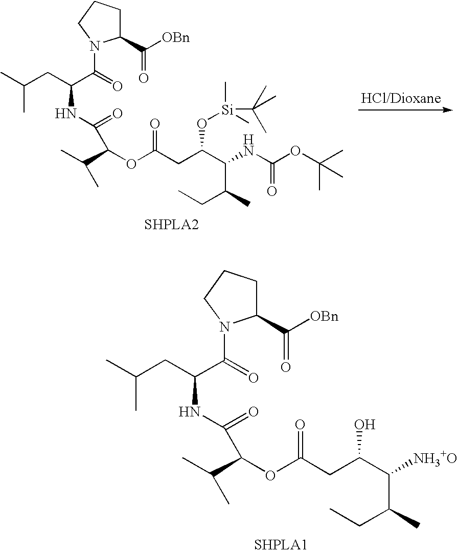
[HCl/Dioxane].C(CC(C(=O)N1C(C([OBn])=O)CCC1)NC(C(OC(CC(C(NC(OC(C)(C)C)=O)C(C)CC)O[Si](C(C)(C)C)(C)C)=O)C(C)C)=O)(C)C.C(CC(C(=O)N1C(C([OBn])=O)CCC1)NC(C(OC(CC(C([NH3+O])C(C)CC)O)=O)C(C)C)=O)(C)C
